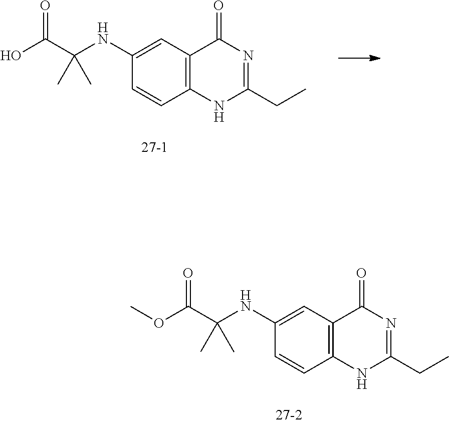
C12=C(C=C(NC(C(O)=O)(C)C)C=C1)C(=O)N=C(CC)N2.C12=C(C=C(NC(C(OC)=O)(C)C)C=C1)C(=O)N=C(CC)N2
